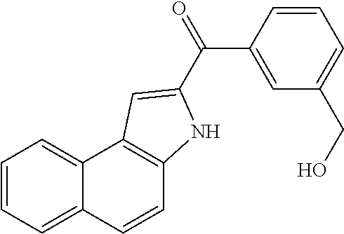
C1=CC2=CC=CC=C2C2=C1NC(C(=O)C1=CC(CO)=CC=C1)=C2
